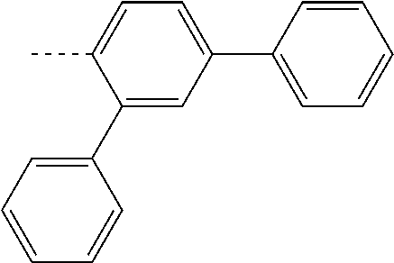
CC1=CC=C(C2=CC=CC=C2)C=C1C1=CC=CC=C1
